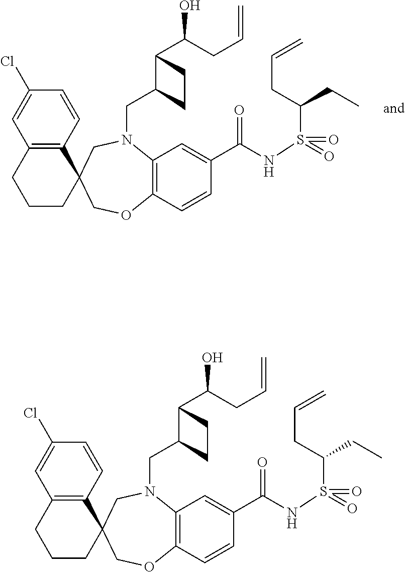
C12=C(C=CC(Cl)=C1)C1(CCC2)COC2=C(N(CC3C(C(CC=C)O)CC3)C1)C=C(C(NS(C(CC=C)CC)(=O)=O)=O)C=C2.C12=C(C=CC(Cl)=C1)C1(CCC2)COC2=C(N(CC3C(C(CC=C)O)CC3)C1)C=C(C(NS(C(CC=C)CC)(=O)=O)=O)C=C2
